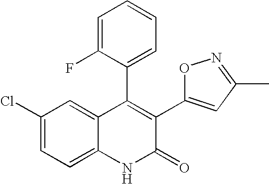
C1(Cl)=CC=C2C(=C1)C(C1=CC=CC=C1F)=C(C1=CC(C)=NO1)C(=O)N2
